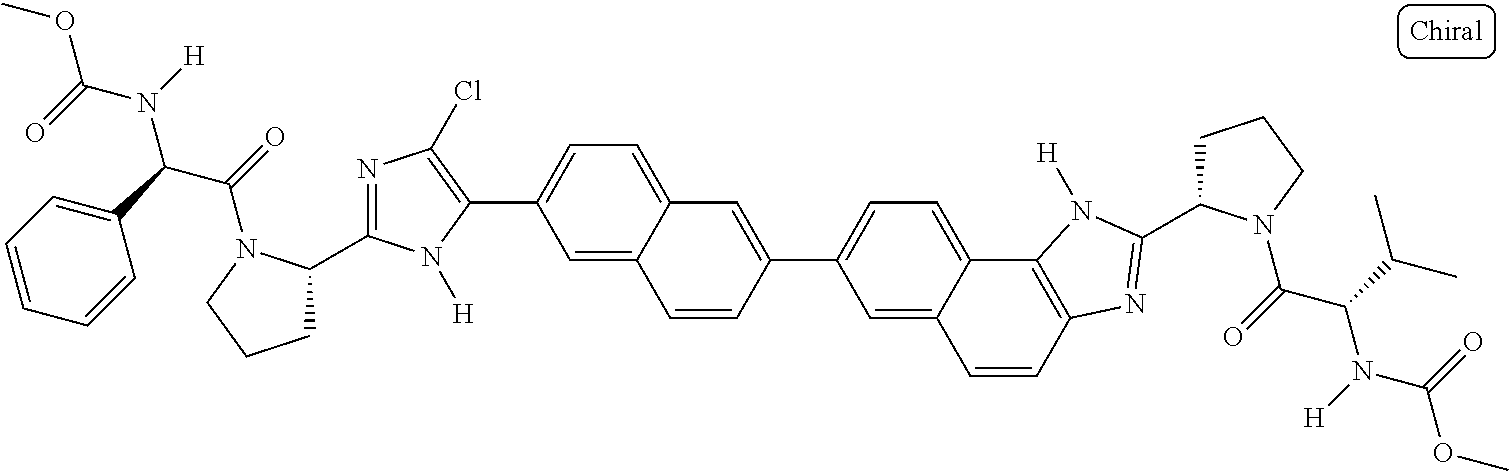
C1=C2C(=CC=C1C1=C(Cl)N=C(C3CCCN3C(=O)C(C3=CC=CC=C3)N([H])C(=O)OC)N1[H])C=C(C1=CC=C3C(=C1)C=CC1=C3N([H])C(C3CCCN3C(=O)C(C(C)C)N([H])C(=O)OC)=N1)C=C2
